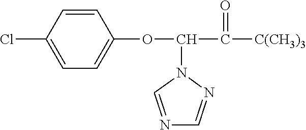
C1=C(Cl)C=CC(OC(C([C(CH3)3])=O)N2C=NC=N2)=C1
